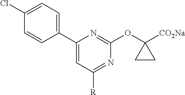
C1(Cl)=CC=C(C2=CC([R])=NC(OC3([CO2Na])CC3)=N2)C=C1
